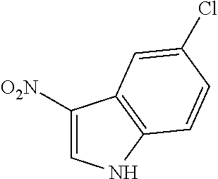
C1([O2N])=CNC2=C1C=C(Cl)C=C2
